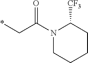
*CC(N1CCCCC1[CF3])=O
